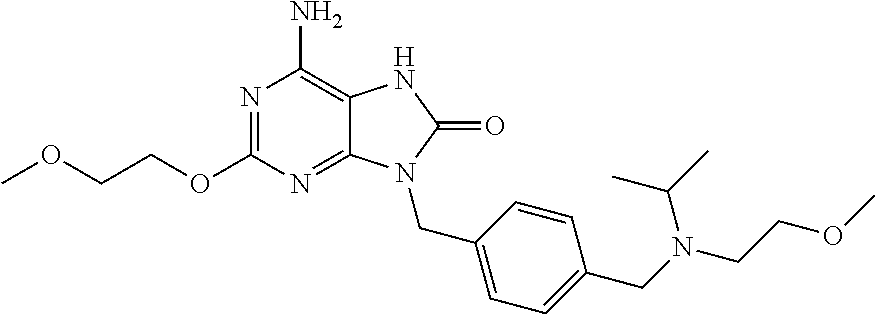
N1=C(OCCOC)N=C2C(=C1N)NC(=O)N2CC1=CC=C(CN(CCOC)C(C)C)C=C1
